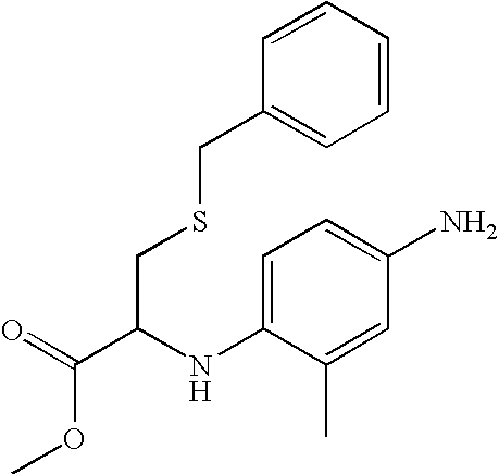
COC(C(CSCC1=CC=CC=C1)NC1=CC=C(N)C=C1C)=O
